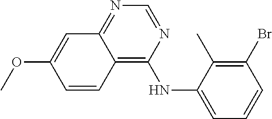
C12=C(NC3=CC=CC(Br)=C3C)N=CN=C1C=C(OC)C=C2
